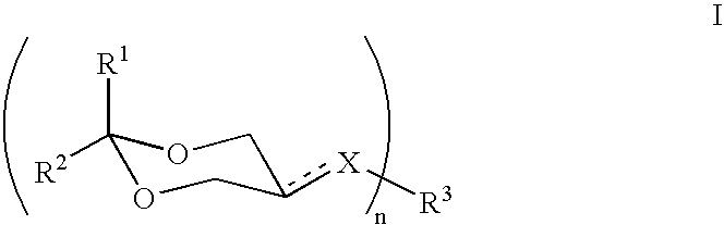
C1([R1])([R2])OCc([X][R3])CO1
